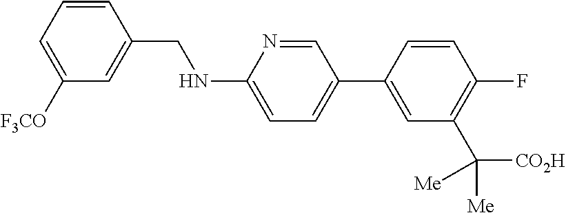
C1=CC(CNC2=CC=C(C3=CC(C([CO2H])([Me])[Me])=C(F)C=C3)C=N2)=CC([F3CO])=C1
